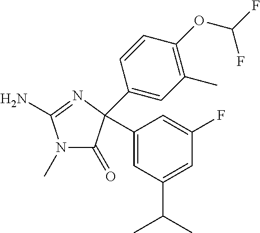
N1(C)C(=O)C(C2=CC(C(C)C)=CC(F)=C2)(C2=CC(C)=C(OC(F)F)C=C2)N=C1N
